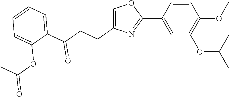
C1=C(CCC(C2=CC=CC=C2OC(=O)C)=O)N=C(C2=CC(OC(C)C)=C(OC)C=C2)O1
